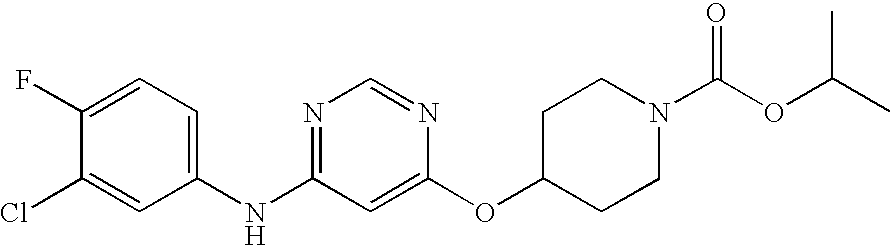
C1(F)=CC=C(NC2=NC=NC(OC3CCN(C(OC(C)C)=O)CC3)=C2)C=C1Cl
